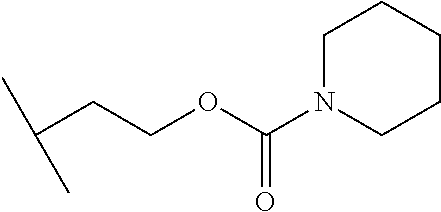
C(CCOC(N1CCCCC1)=O)(C)C
